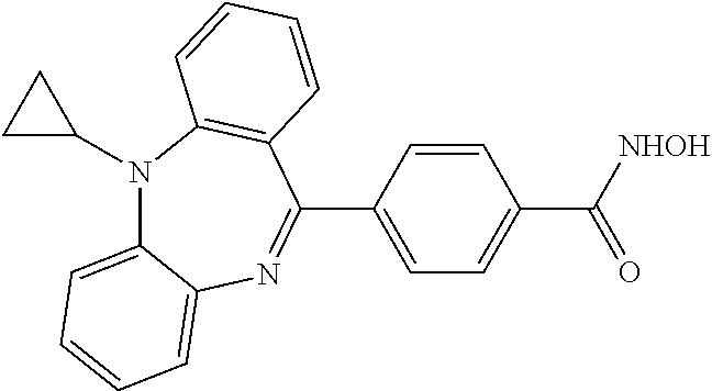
N1(C2CC2)C2=CC=CC=C2N=C(C2=CC=C(C(=O)[NHOH])C=C2)C2=C1C=CC=C2
